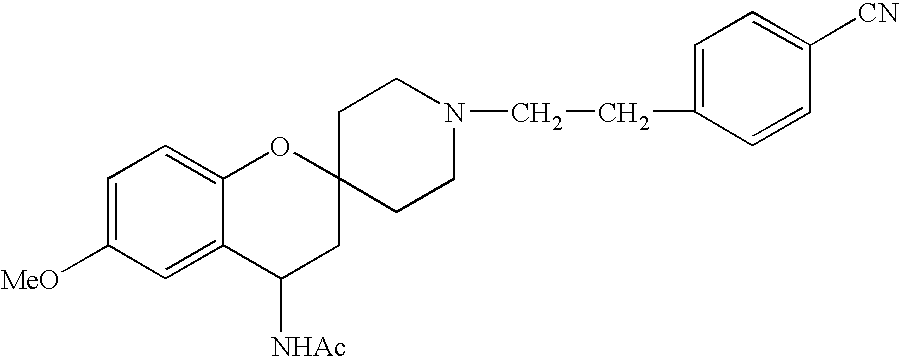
C1=C([MeO])C=C2C(=C1)OC1(CC2[NHAc])CCN(CCC2=CC=C([CN])C=C2)CC1
